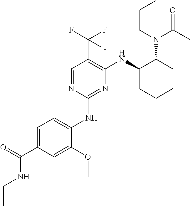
C1(NC2=CC=C(C(NCC)=O)C=C2OC)=NC(NC2CCCCC2N(C(=O)C)CCC)=C(C(F)(F)F)C=N1
